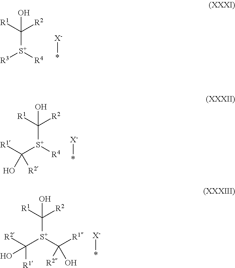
C(O)([R2])([R1])[S+]([R4])[R3].[X-]*.C(O)([R2])([R1])[S+]([R4])C([R1])(O)[R2].[X-]*.C(O)([R2])([R1])[S+](C([R2])([R1])O)C([R2])(O)[R1].[X-]*
